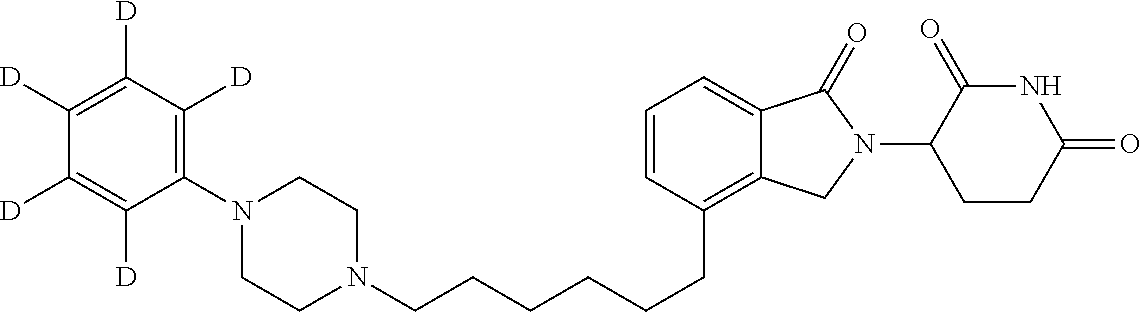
C(CCC1=C2C(=CC=C1)C(=O)N(C1C(=O)NC(=O)CC1)C2)CCCN1CCN(C2=C([D])C([D])=C([D])C([D])=C2[D])CC1
